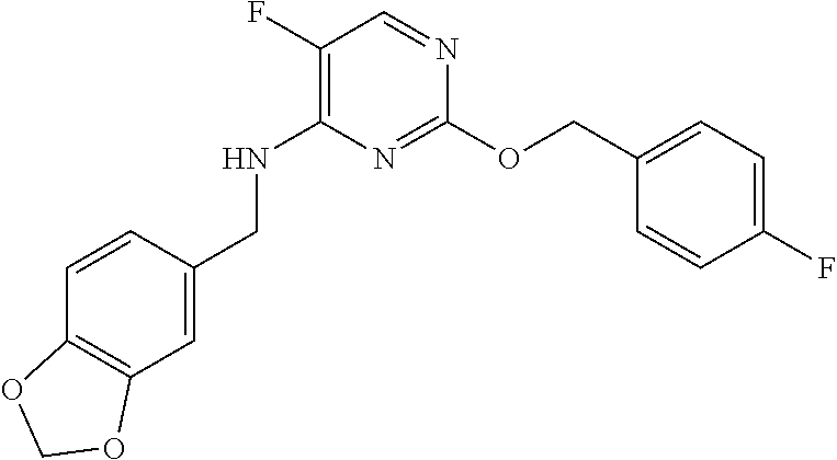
C1(F)=C(NCC2=CC3=C(C=C2)OCO3)N=C(OCC2=CC=C(F)C=C2)N=C1
